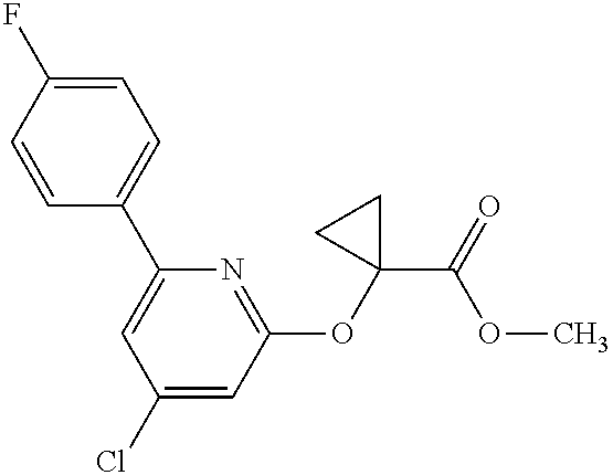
C1=CC(C2=CC(Cl)=CC(OC3(C(=O)OC)CC3)=N2)=CC=C1F
